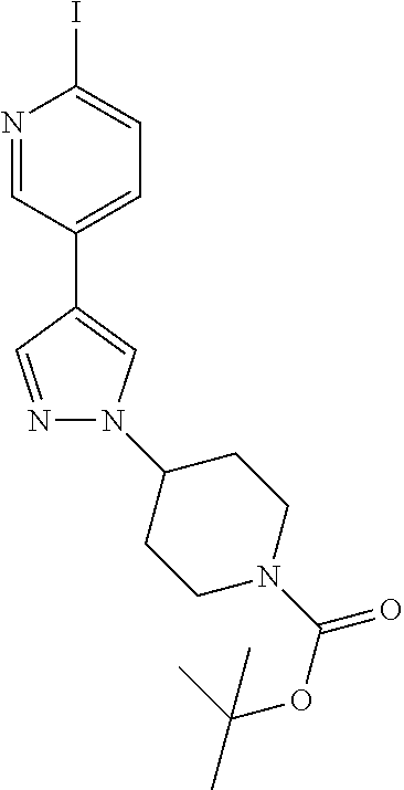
IC1=CC=C(C2=CN(C3CCN(C(OC(C)(C)C)=O)CC3)N=C2)C=N1
